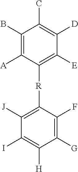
C1(B)=C([A])C([R]C2=C([J])C(I)=C([H])C([G])=C2F)=C([E])C([D])=C1C
